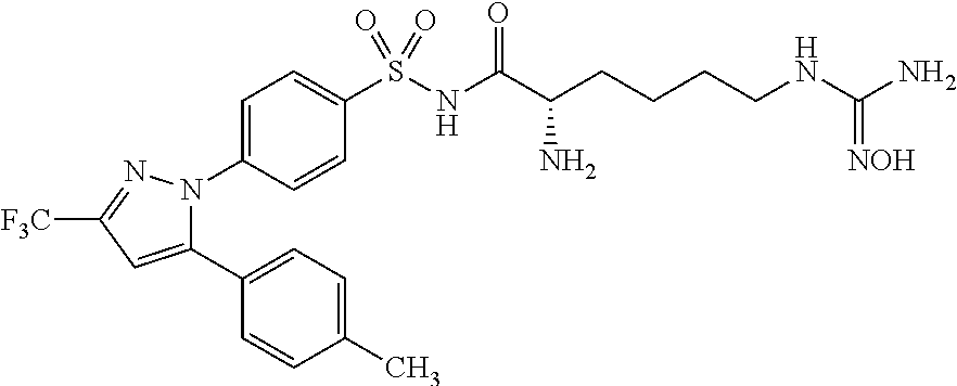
C1(S(NC(C(CCCCNC(N)=[NOH])N)=O)(=O)=O)=CC=C(N2C(C3=CC=C(C)C=C3)=CC([F3C])=N2)C=C1
